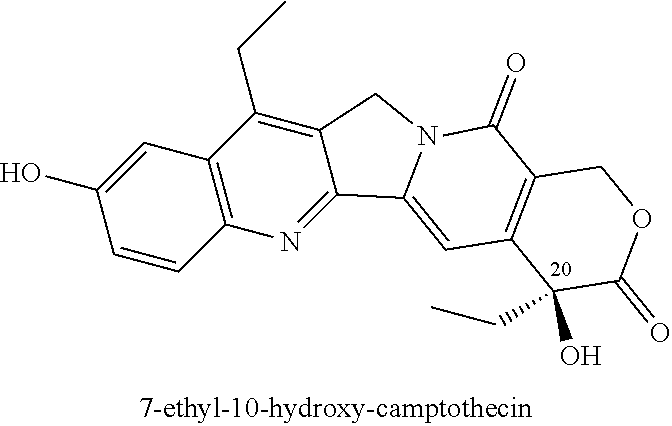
OC1=CC2=C(C=C1)N=C1C(=C2CC)CN2C1=CC1=C(C2=O)COC(=O)C1(O)CC
